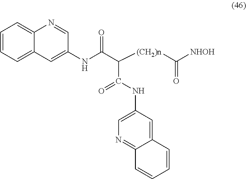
C12=CC=CC=C1C=C(NC(C([(CH2)n]C([NHOH])=O)C(NC1=CN=C3C(=C1)C=CC=C3)=O)=O)C=N2
